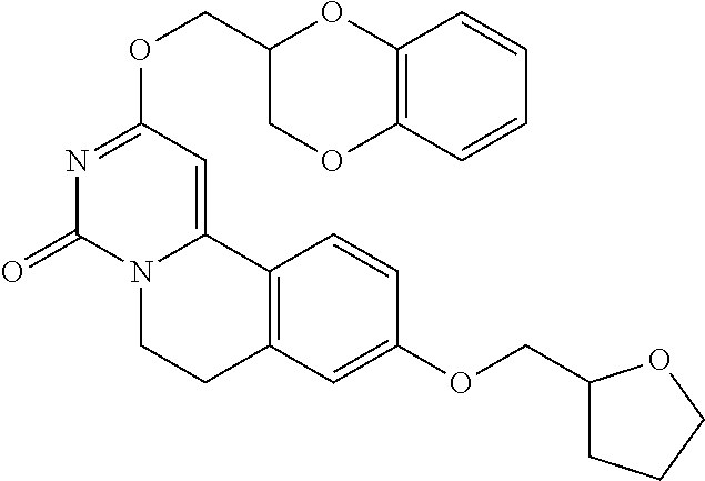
N1=C(OCC2COC3=C(O2)C=CC=C3)C=C2N(C1=O)CCC1=C2C=CC(OCC2CCCO2)=C1
